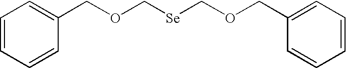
C1=CC=CC(COC[Se]COCC2=CC=CC=C2)=C1
